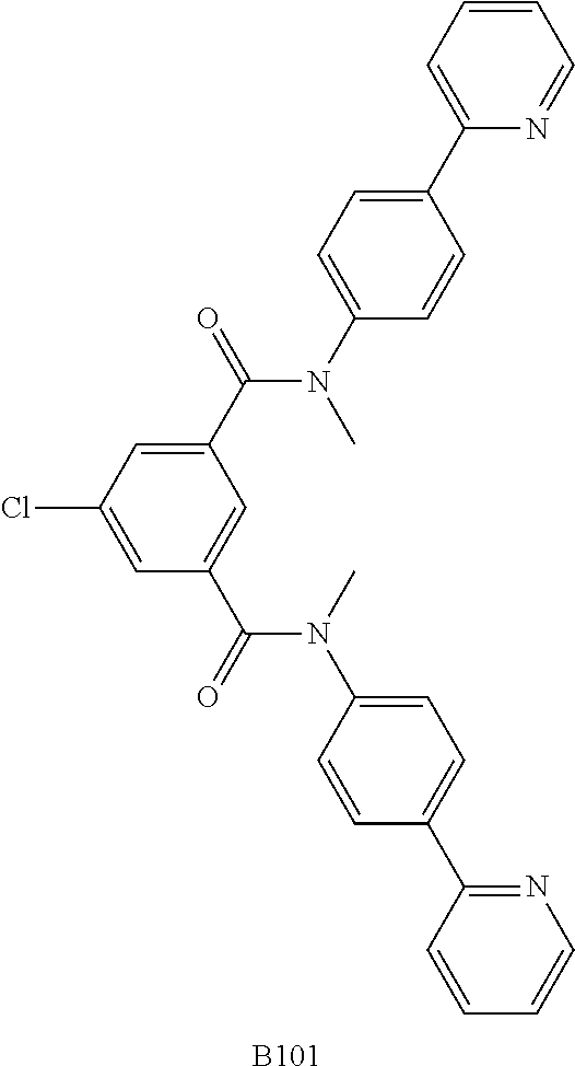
C1(C(=O)N(C2=CC=C(C3=CC=CC=N3)C=C2)C)=CC(Cl)=CC(C(=O)N(C2=CC=C(C3=NC=CC=C3)C=C2)C)=C1.[B101]
